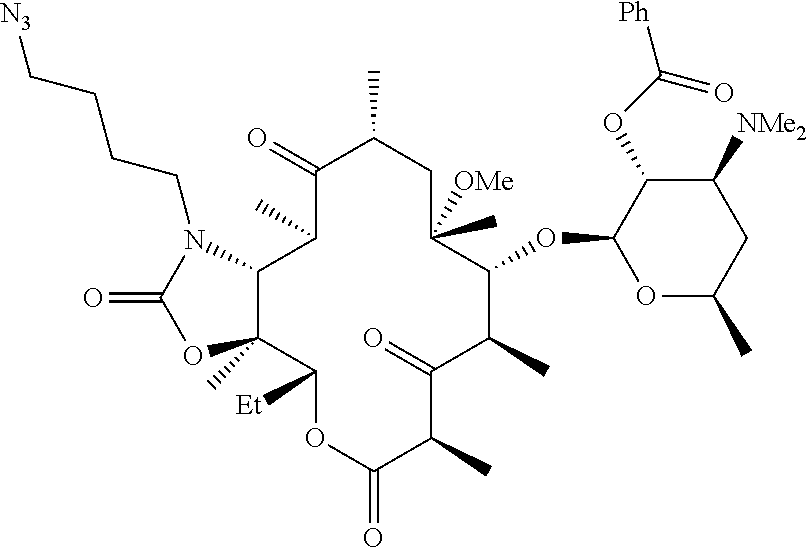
C1(=O)C(C)C2C(C)(C([Et])OC(=O)C(C)C(=O)C(C)C(OC3OC(C)CC([NMe2])C3OC([Ph])=O)C([OMe])(C)CC1C)OC(=O)N2CCCC[N3]
